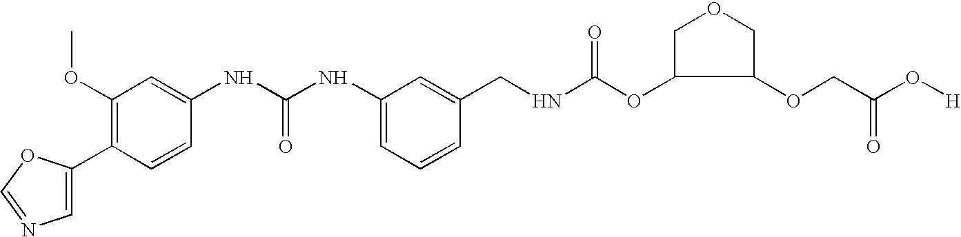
C1(C2=CN=CO2)=C(OC)C=C(NC(NC2=CC=CC(CNC(OC3COCC3OCC(O[H])=O)=O)=C2)=O)C=C1
